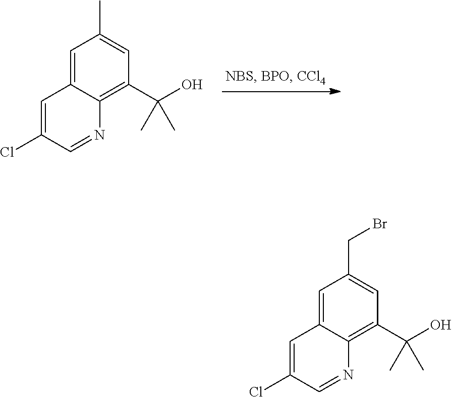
C1=C(Cl)C=NC2=C(C(O)(C)C)C=C(C)C=C12.C1=C(Cl)C=NC2=C(C(O)(C)C)C=C(CBr)C=C12
